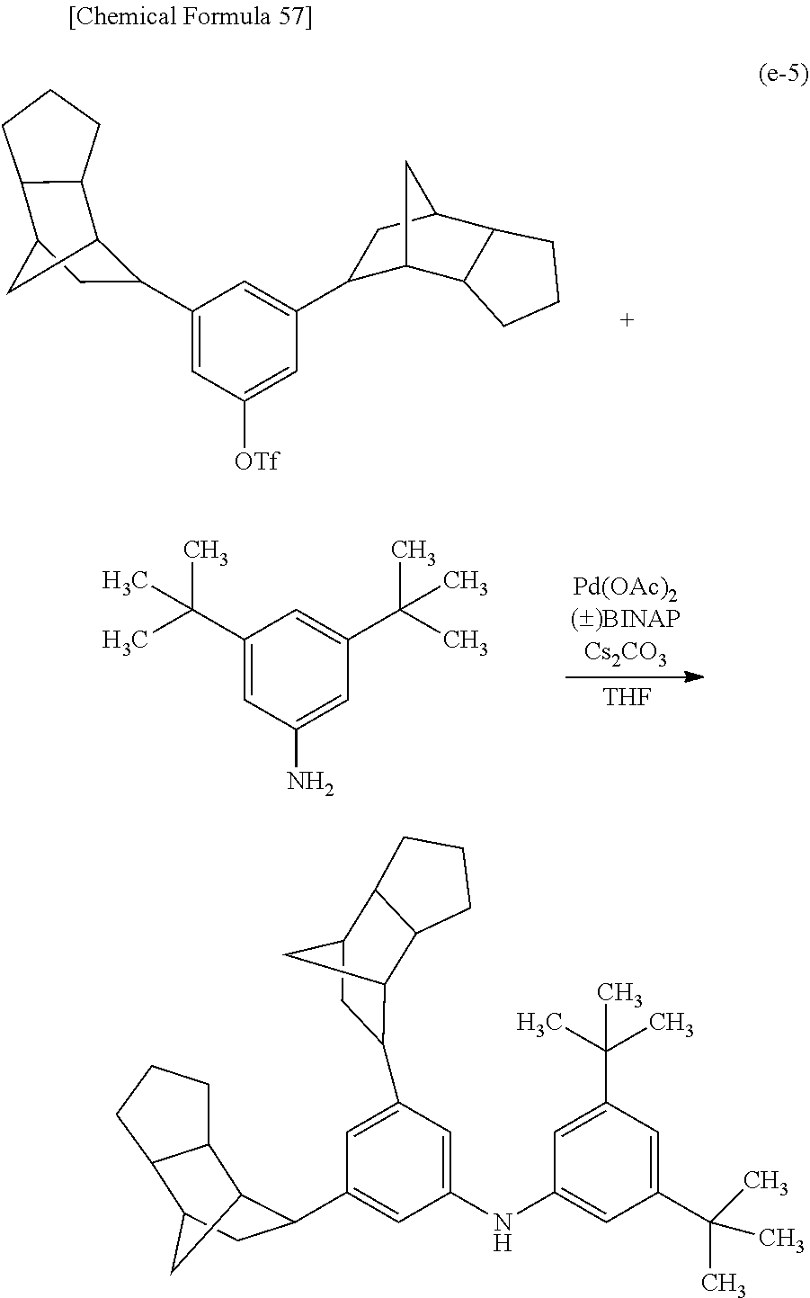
C1(C2C3CC(C2)C2C3CCC2)=CC([OTf])=CC(C2C3C4C(C(C2)C3)CCC4)=C1.C1(C(C)(C)C)=CC(N)=CC(C(C)(C)C)=C1.[THF].N(C1=CC(C(C)(C)C)=CC(C(C)(C)C)=C1)C1=CC(C2C3C4C(C(C2)C3)CCC4)=CC(C2C3C4CCCC4C(C2)C3)=C1
